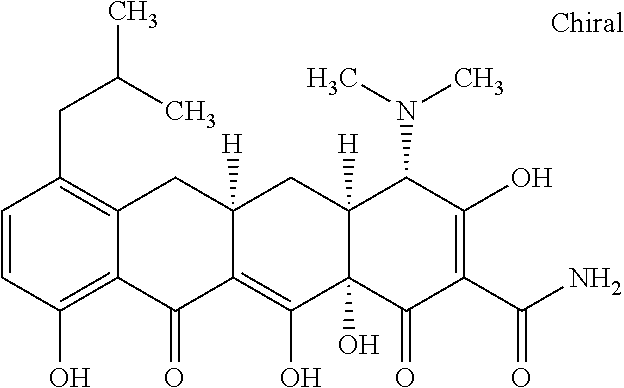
C12([H])C(O)(C(=O)C(C(N)=O)=C(O)C1N(C)C)C(O)=C1C([H])(C2)CC2=C(CC(C)C)C=CC(O)=C2C1=O
